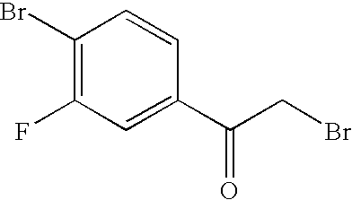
C1(Br)=C(F)C=C(C(CBr)=O)C=C1
